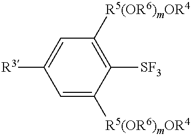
C1([SF3])=C([R5(OR6)mOR4])C=C([R3])C=C1[R5(OR6)mOR4]
